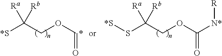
[*S]C(COC=O)([Rb])[Ra].S(C(COC(=O)[N*][R])([Rb])[Ra])[*S]
